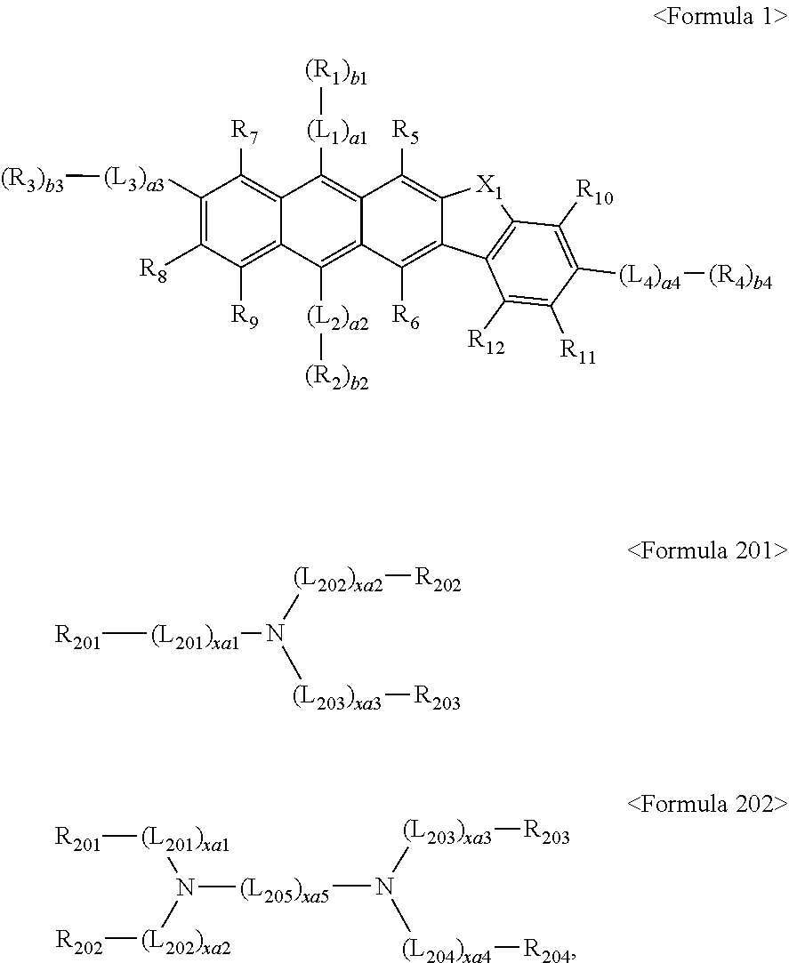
[R201][(L201)xa1]N([(L202)xa2][R202])[(L203)xa3][R203].N([(L203)xa3][R203])([(L204)xa4][R204])[(L205)xa5]N([(L201)xa1][R201])[(L202)xa2][R202].C1([(L3)a3][(R3)b3])=C([R8])C([R9])=C2C(=C1[R7])C([(L1)a1][(R1)b1])=C1C(=C2[(L2)a2][(R2)b2])C([R6])=C2C(=C1[R5])[X1]C1=C2C([R12])=C([R11])C([(L4)a4][(R4)b4])=C1[R10]
